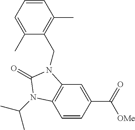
C1=CC(C([OMe])=O)=CC2=C1N(C(C)C)C(=O)N2CC1=C(C)C=CC=C1C
